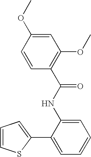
C1=CC=C(C2=CC=CC=C2NC(C2=C(OC)C=C(OC)C=C2)=O)S1
